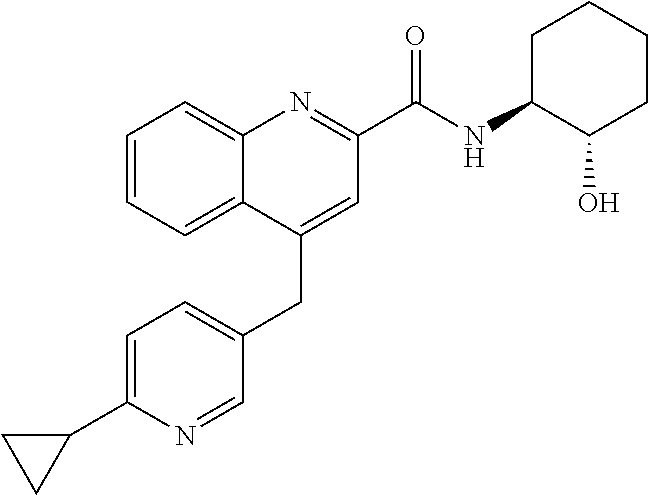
C1=C(C2CC2)N=CC(CC2=CC(C(NC3C(O)CCCC3)=O)=NC3=CC=CC=C23)=C1
